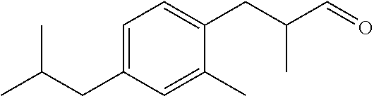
C1=C(CC(C)C)C=C(C)C(CC(C=O)C)=C1
